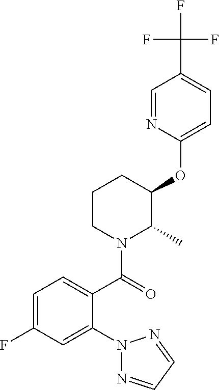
C1=C(F)C=C(N2N=CC=N2)C(C(=O)N2C(C)C(OC3=CC=C(C(F)(F)F)C=N3)CCC2)=C1
